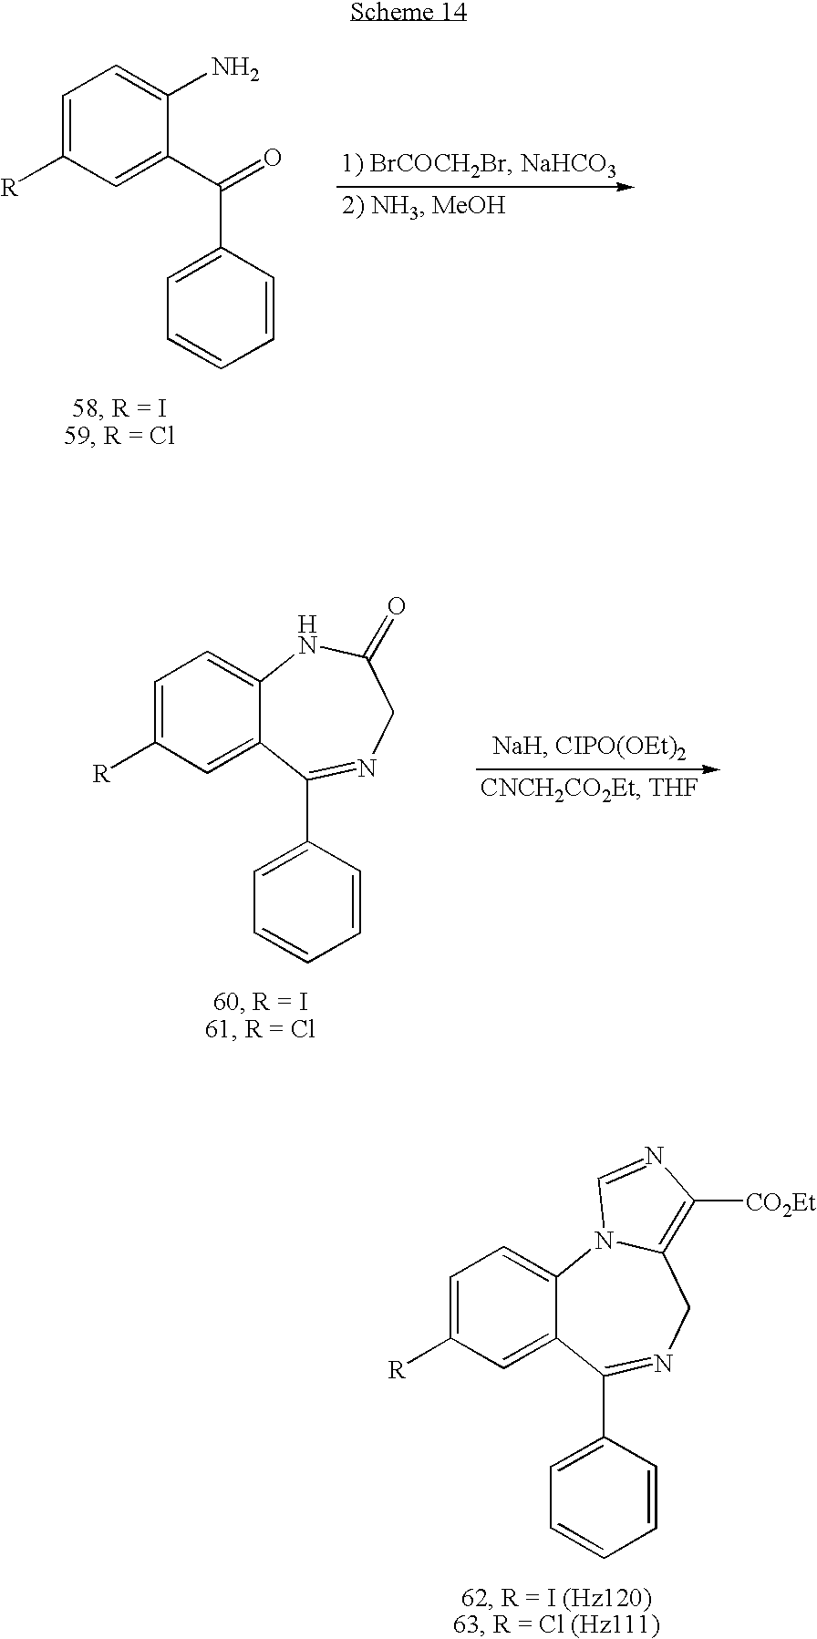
C1=C([R])C=C(C(=O)C2=CC=CC=C2)C(N)=C1.C1=C([R])C=C2C(=C1)NC(=O)CN=C2C1=CC=CC=C1.C1=C([R])C=C2C(=C1)N1C(=C([CO2Et])N=C1)CN=C2C1=CC=CC=C1
